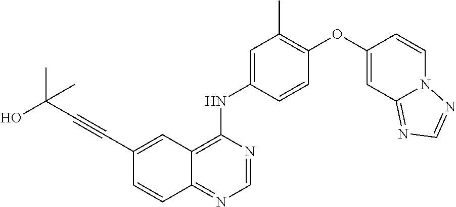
C12=NC=NC(NC3=CC(C)=C(OC4=CC5=NC=NN5C=C4)C=C3)=C1C=C(C#CC(C)(O)C)C=C2
